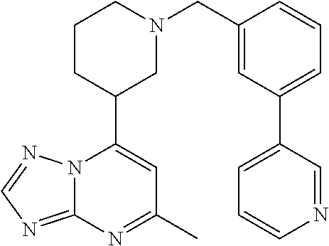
N12C(=NC=N1)N=C(C)C=C2C1CN(CC2=CC(C3=CC=CN=C3)=CC=C2)CCC1
